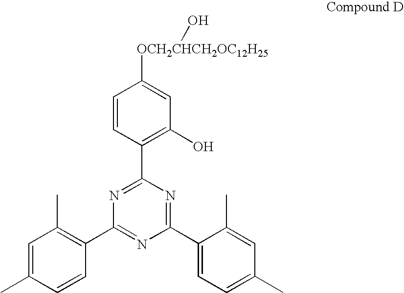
C1=C(C)C=CC(C2=NC(C3=CC=C(C)C=C3C)=NC(C3=C(O)C=C([OCH2CHCH2OC12H25]O)C=C3)=N2)=C1C
